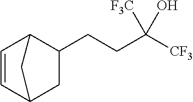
C1=CC2CC(CCC([CF3])(O)[F3C])C1C2
